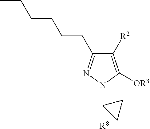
C1([R2])=C([OR3])N(C2([R8])CC2)N=C1CCCCCC
